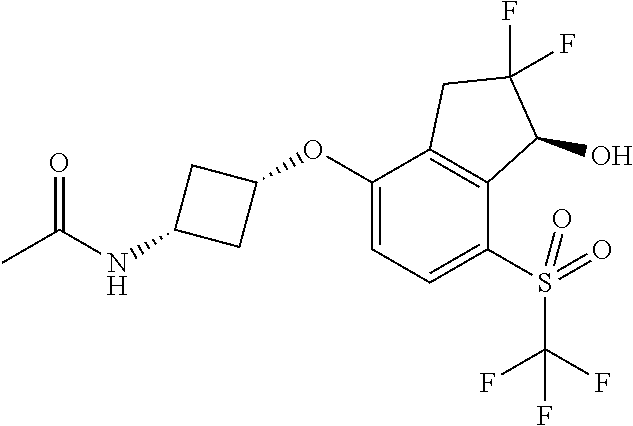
C1(OC2CC(NC(C)=O)C2)=CC=C(S(C(F)(F)F)(=O)=O)C2=C1CC(F)(F)C2O
